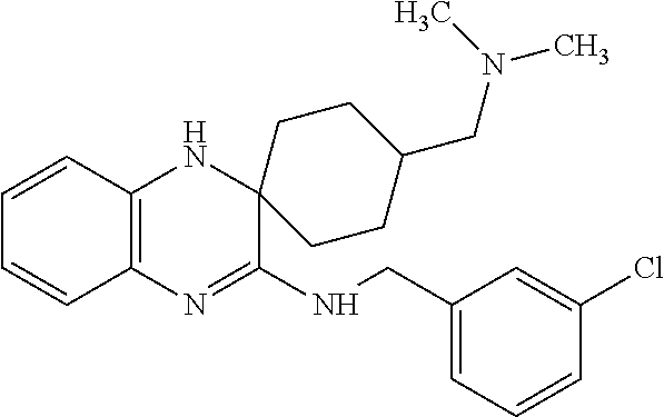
C1=CC2=C(C=C1)N=C(NCC1=CC=CC(Cl)=C1)C1(N2)CCC(CN(C)C)CC1
